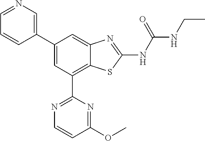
C1(C2=CC(C3=NC=CC(OC)=N3)=C3C(=C2)N=C(NC(NCC)=O)S3)=CN=CC=C1
